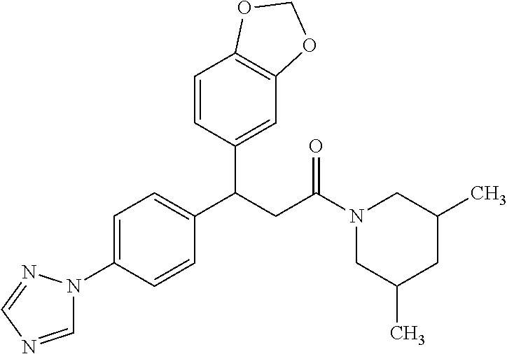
C1=C(N2C=NC=N2)C=CC(C(CC(N2CC(C)CC(C)C2)=O)C2=CC3=C(C=C2)OCO3)=C1
